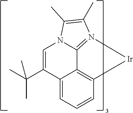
N12C3=N(C(C)=C1C)[Ir]C1=C3C(=CC=C1)C(C(C)(C)C)=C2
